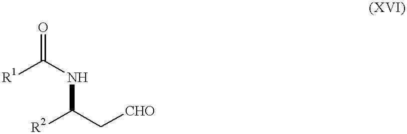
[R1]C(NC(C[CHO])[R2])=O
